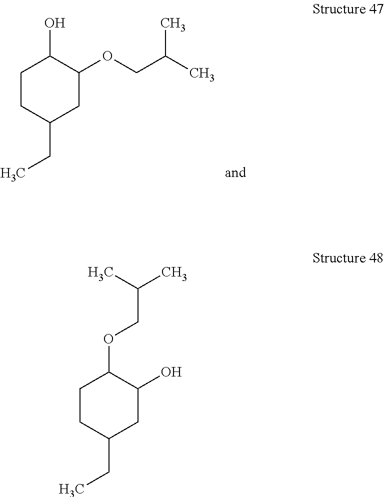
C1CC(CC)CC(OCC(C)C)C1O.C1CC(CC)CC(O)C1OCC(C)C
